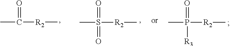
CC([R2]C)=O.CS([R2]C)(=O)=O.CP([R2]C)(=O)[R3]
